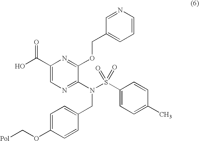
C1(C(O)=O)=CN=C(N(S(C2=CC=C(C)C=C2)(=O)=O)CC2=CC=C(OC[Pol])C=C2)C(OCC2=CC=CN=C2)=N1
